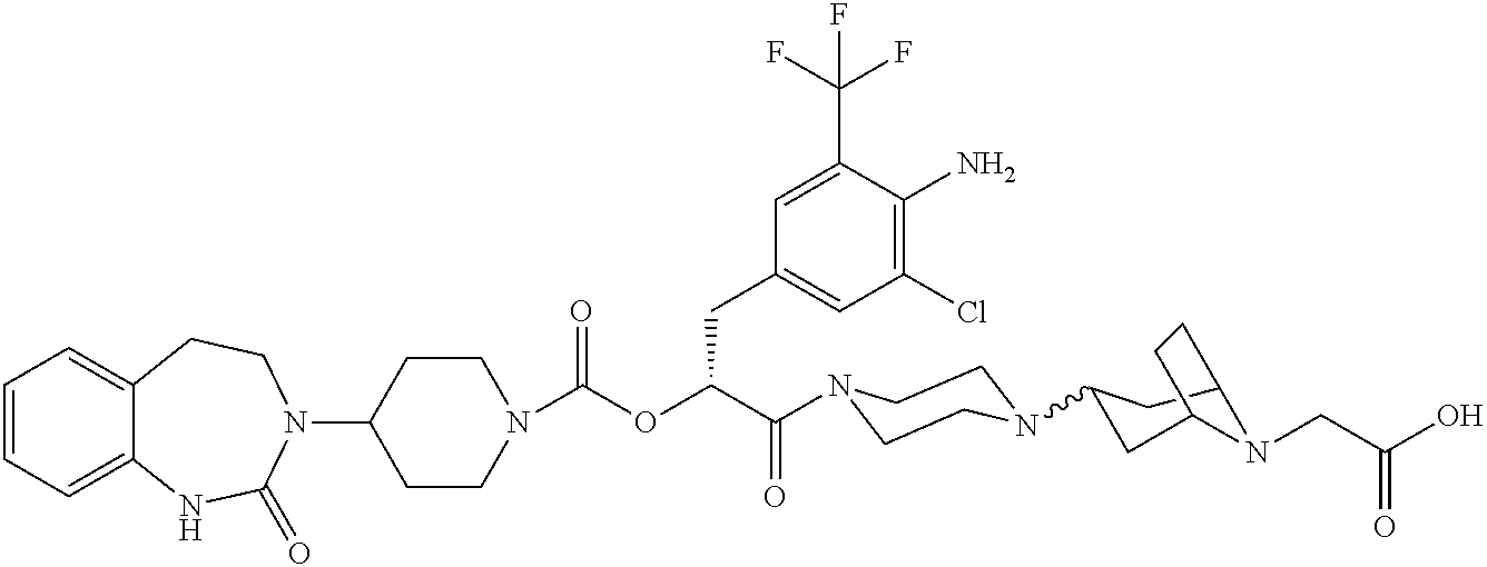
C1=CC=C2C(=C1)CCN(C1CCN(C(OC(C(=O)N3CCN(C4CC5N(CC(O)=O)C(C4)CC5)CC3)CC3=CC(Cl)=C(N)C(C(F)(F)F)=C3)=O)CC1)C(=O)N2
